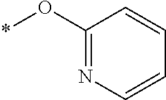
C1=CN=C(O*)C=C1
